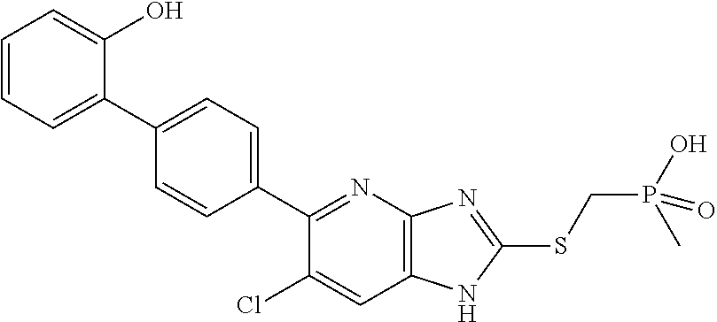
C1=CC=C(C2=CC=C(C3=NC4=C(C=C3Cl)NC(SCP(O)(=O)C)=N4)C=C2)C(O)=C1
